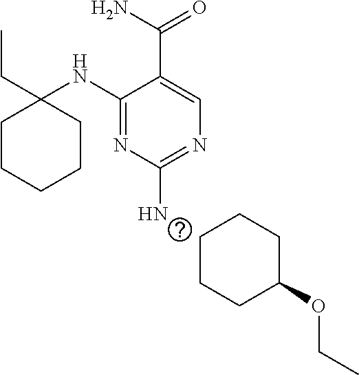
C1(NC2(CC)CCCCC2)=NC(N)=NC=C1C(N)=O.C1CCC(OCC)CC1
